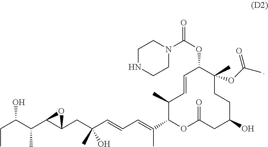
C1(C)C(C(=CC=CC(CC2C(C(C)C(CC)O)O2)(C)O)C)OC(=O)CC(O)CCC(C)(OC(C)=O)C(OC(=O)N2CCNCC2)C=C1
